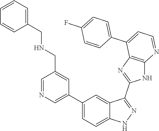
C1=NC=C(C2=CC=C3C(=C2)C(C2=NC4=C(N2)N=CC=C4C2=CC=C(F)C=C2)=NN3)C=C1CNCC1=CC=CC=C1
